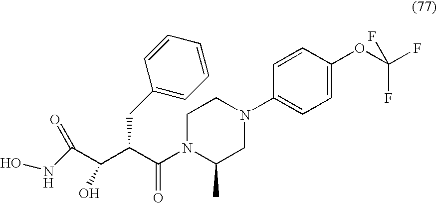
C(C(C(C(N1C(C)CN(C2=CC=C(OC(F)(F)F)C=C2)CC1)=O)CC1=CC=CC=C1)O)(=O)NO
